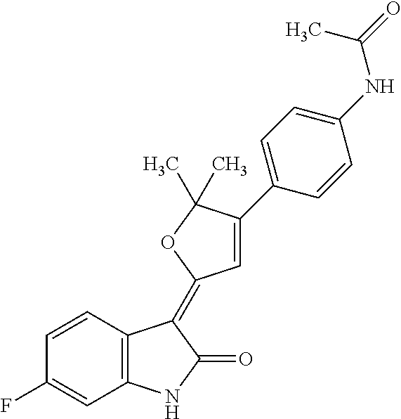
C1=CC(F)=CC2=C1C(=C1C=C(C3=CC=C(NC(C)=O)C=C3)C(C)(C)O1)C(=O)N2
